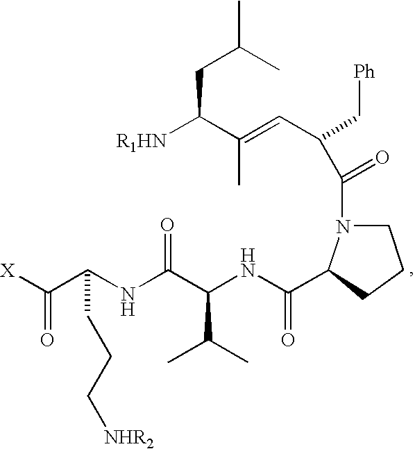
C1N(C(C(C=C(C([R1HN])CC(C)C)C)C[Ph])=O)C(C(NC(C(NC(C(=O)[X])CCC[NHR2])=O)C(C)C)=O)CC1
